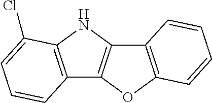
C12=C(NC3=C1OC1=C3C=CC=C1)C(Cl)=CC=C2
